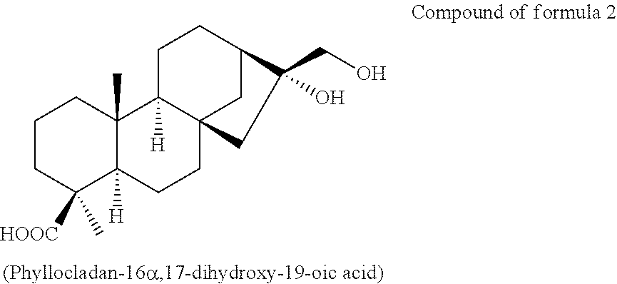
C1CC([HOOC])(C)C2([H])C(C)(C1)C1([H])C3(CC2)CC(CC1)C(O)(CO)C3
